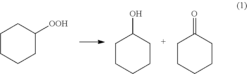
C1CCCC([OOH])C1.C1CCCCC1O.C1CCCCC1=O
